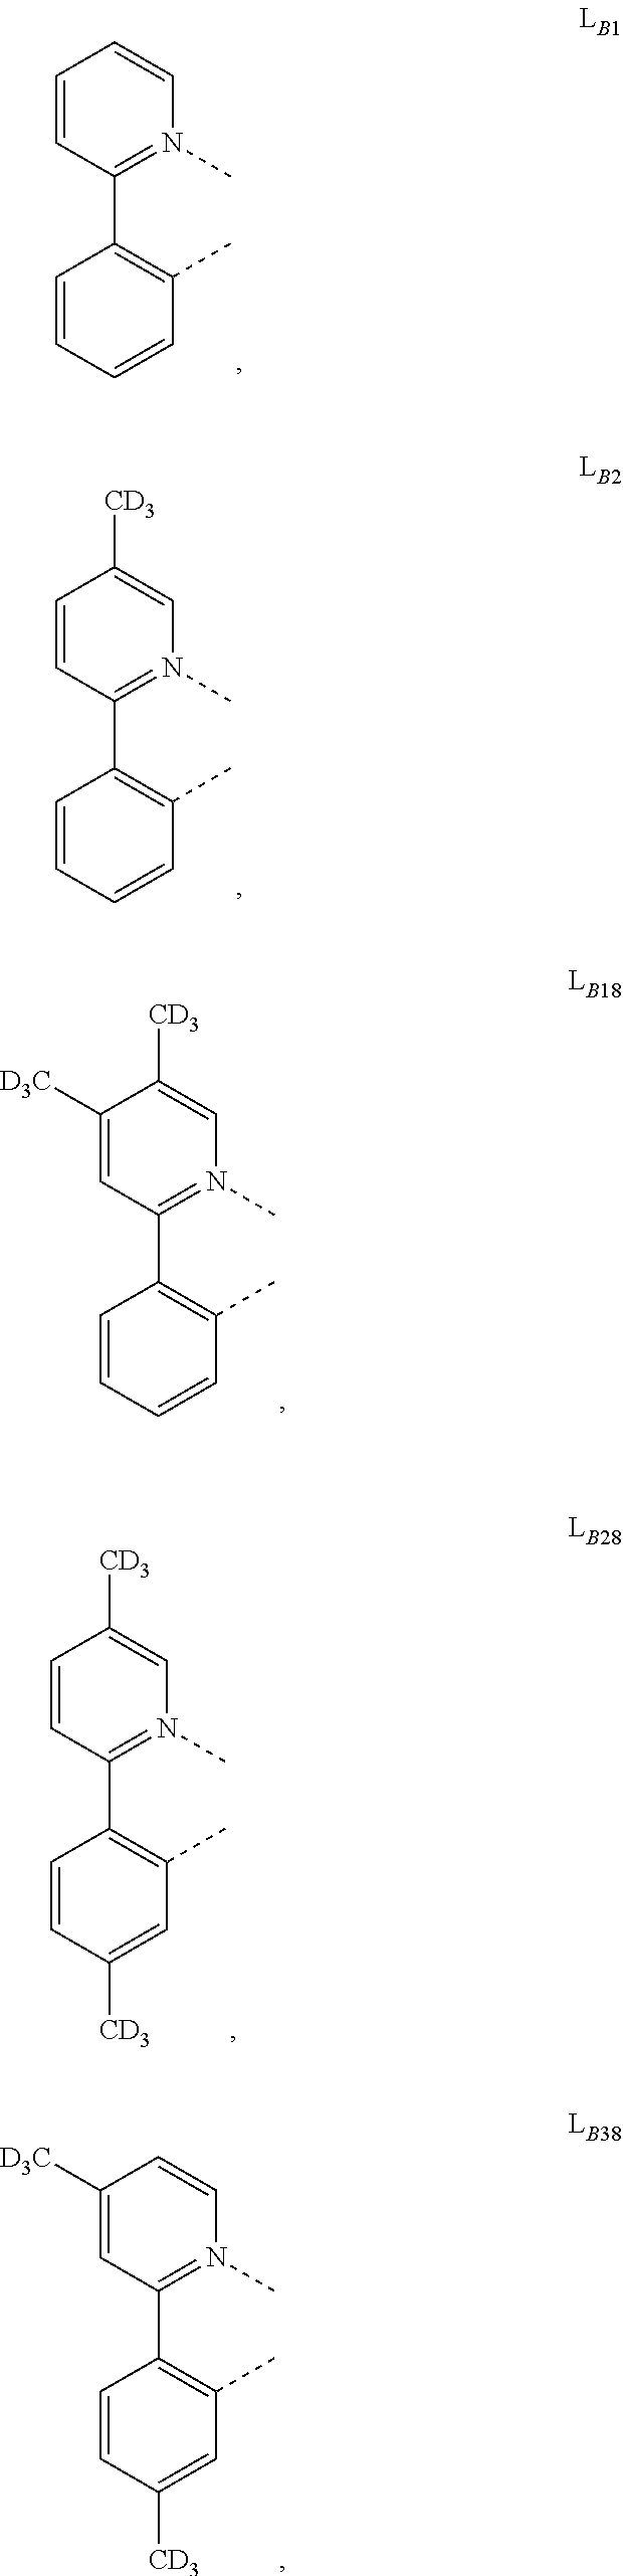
C1=CC(C2=C(C)C=CC=C2)=N(C)C=C1.C1=CC(C2=C(C)C=CC=C2)=N(C)C=C1[CD3].C1([D3C])=CC(C2=C(C)C=CC=C2)=N(C)C=C1[CD3].C1=CC(C2=C(C)C=C([CD3])C=C2)=N(C)C=C1[CD3].C1([D3C])=CC(C2=C(C)C=C([CD3])C=C2)=N(C)C=C1
